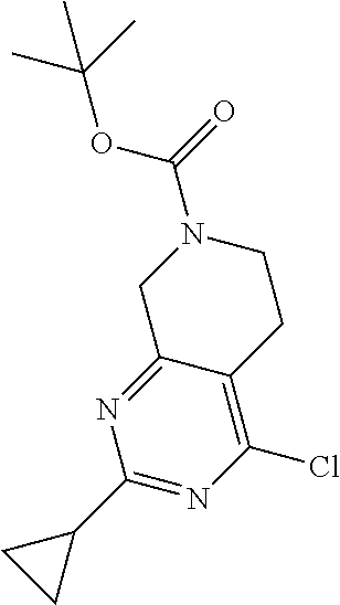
C1CN(C(=O)OC(C)(C)C)CC2=NC(C3CC3)=NC(Cl)=C12
